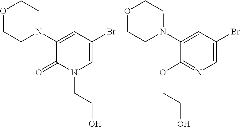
C1(N2CCOCC2)=CC(Br)=CN(CCO)C1=O.C1(N2CCOCC2)=CC(Br)=CN=C1OCCO
